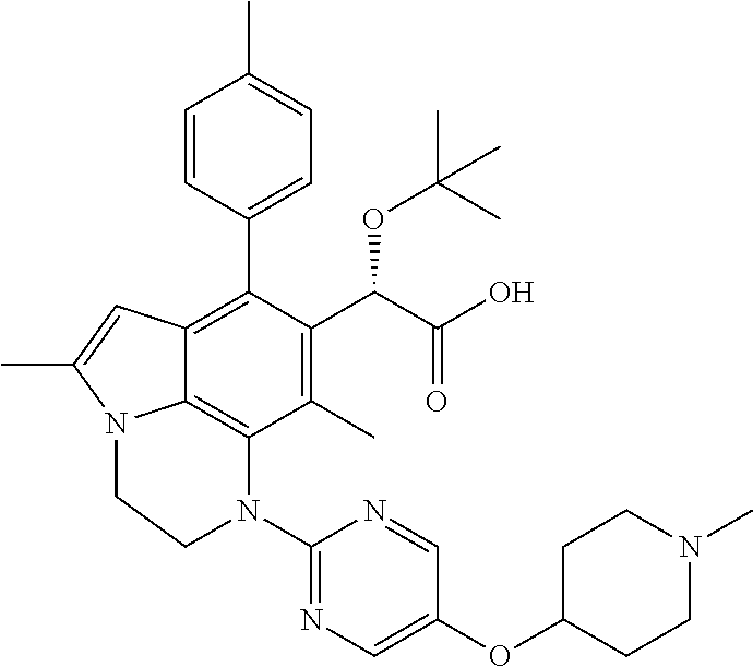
C1=CC(C2=C3C4=C(C(C)=C2C(C(O)=O)OC(C)(C)C)N(C2=NC=C(OC5CCN(C)CC5)C=N2)CCN4C(C)=C3)=CC=C1C
